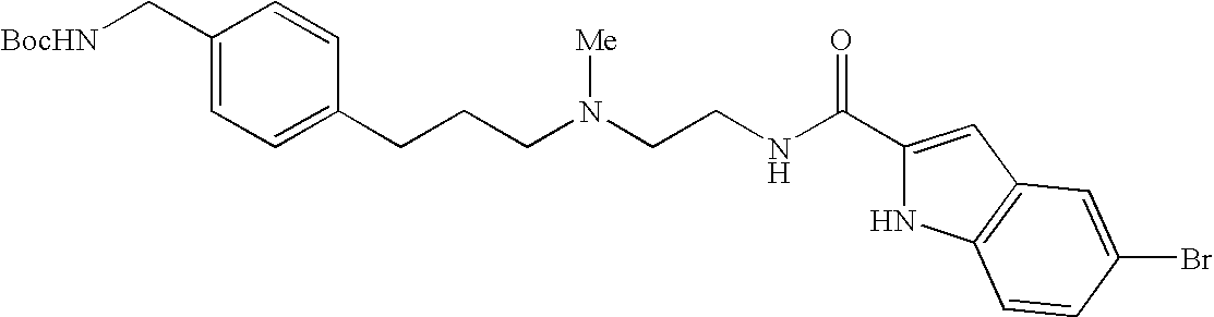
C1(C[BocHN])=CC=C(CCCN(CCNC(C2=CC3=C(N2)C=CC(Br)=C3)=O)[Me])C=C1
